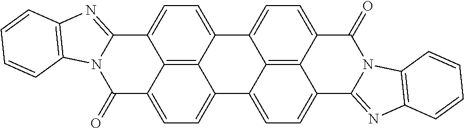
C12=CC=C3C(=O)N4C(=NC5=C4C=CC=C5)C4=CC=C(C1=C34)C1=CC=C3C4=C1C2=CC=C4C1=NC2=C(N1C3=O)C=CC=C2
